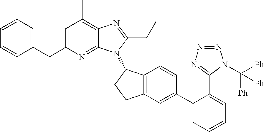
C1=C(CC2=CC=CC=C2)N=C2C(=C1C)N=C(CC)N2C1C2=C(CC1)C=C(C1=CC=CC=C1C1=NN=NN1C([Ph])([Ph])[Ph])C=C2
